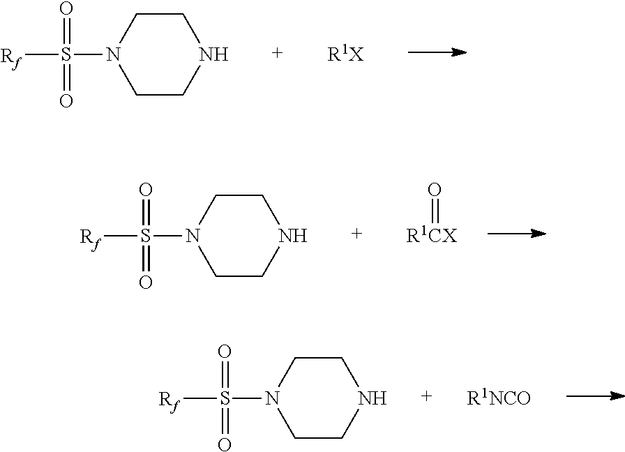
[Rf]S(=O)(=O)N1CCNCC1.[R1X].[Rf]S(=O)(=O)N1CCNCC1.[R1CX]=O.[Rf]S(=O)(=O)N1CCNCC1.[R1NCO]
